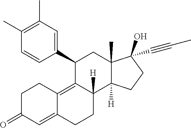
C1(C)=C(C)C=C(C2C3=C4C(=CC(=O)CC4)CCC3([H])C3([H])C(C)(C2)C(O)(C#CC)CC3)C=C1
